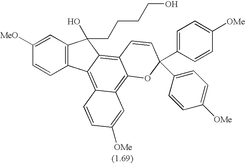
C1([MeO])=CC2=C(C=C1)C1=C3C(=C4C(=C1C2(O)CCCCO)C=CC(C1=CC=C([OMe])C=C1)(C1=CC=C([OMe])C=C1)O4)C=C([OMe])C=C3
